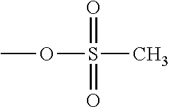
O=S(OC)(C)=O
